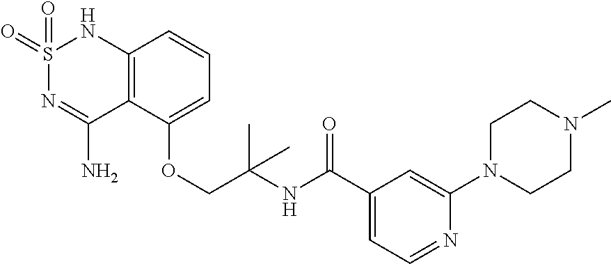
C12=C(C(OCC(NC(C3=CC=NC(N4CCN(C)CC4)=C3)=O)(C)C)=CC=C1)C(N)=NS(=O)(=O)N2
